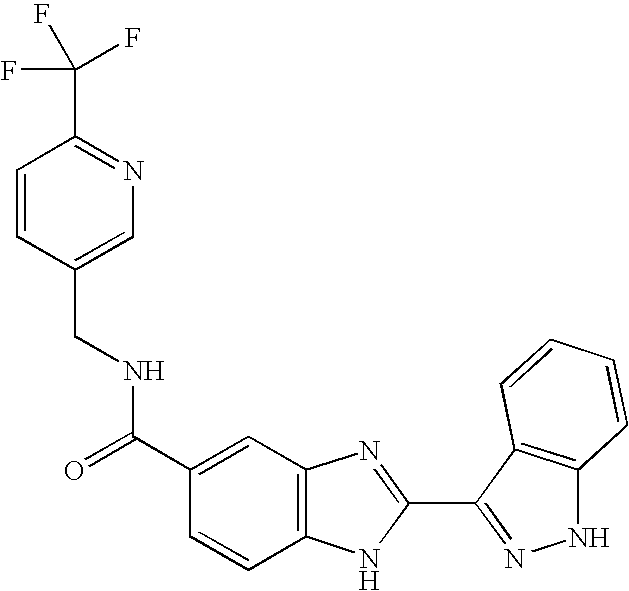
C1(C(NCC2=CN=C(C(F)(F)F)C=C2)=O)=CC2=C(C=C1)NC(C1=NNC3=C1C=CC=C3)=N2
